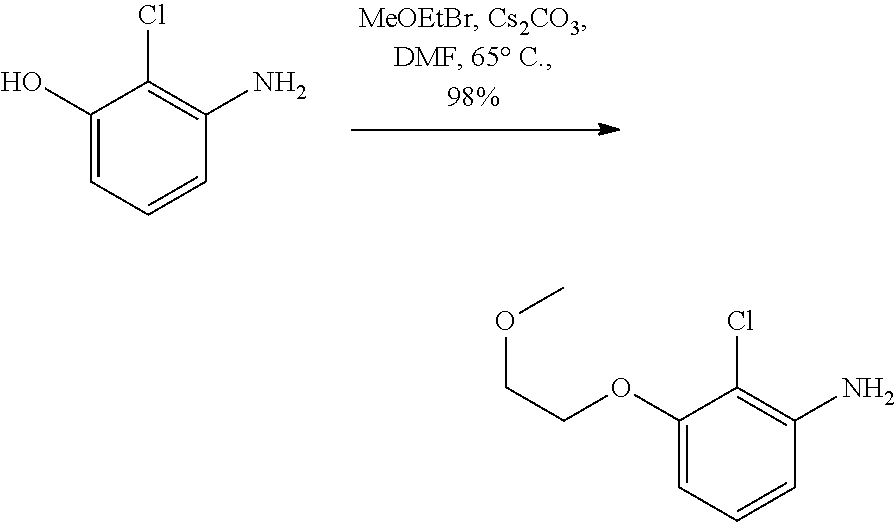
C1(O)=CC=CC(N)=C1Cl.C1(OCCOC)=CC=CC(N)=C1Cl
